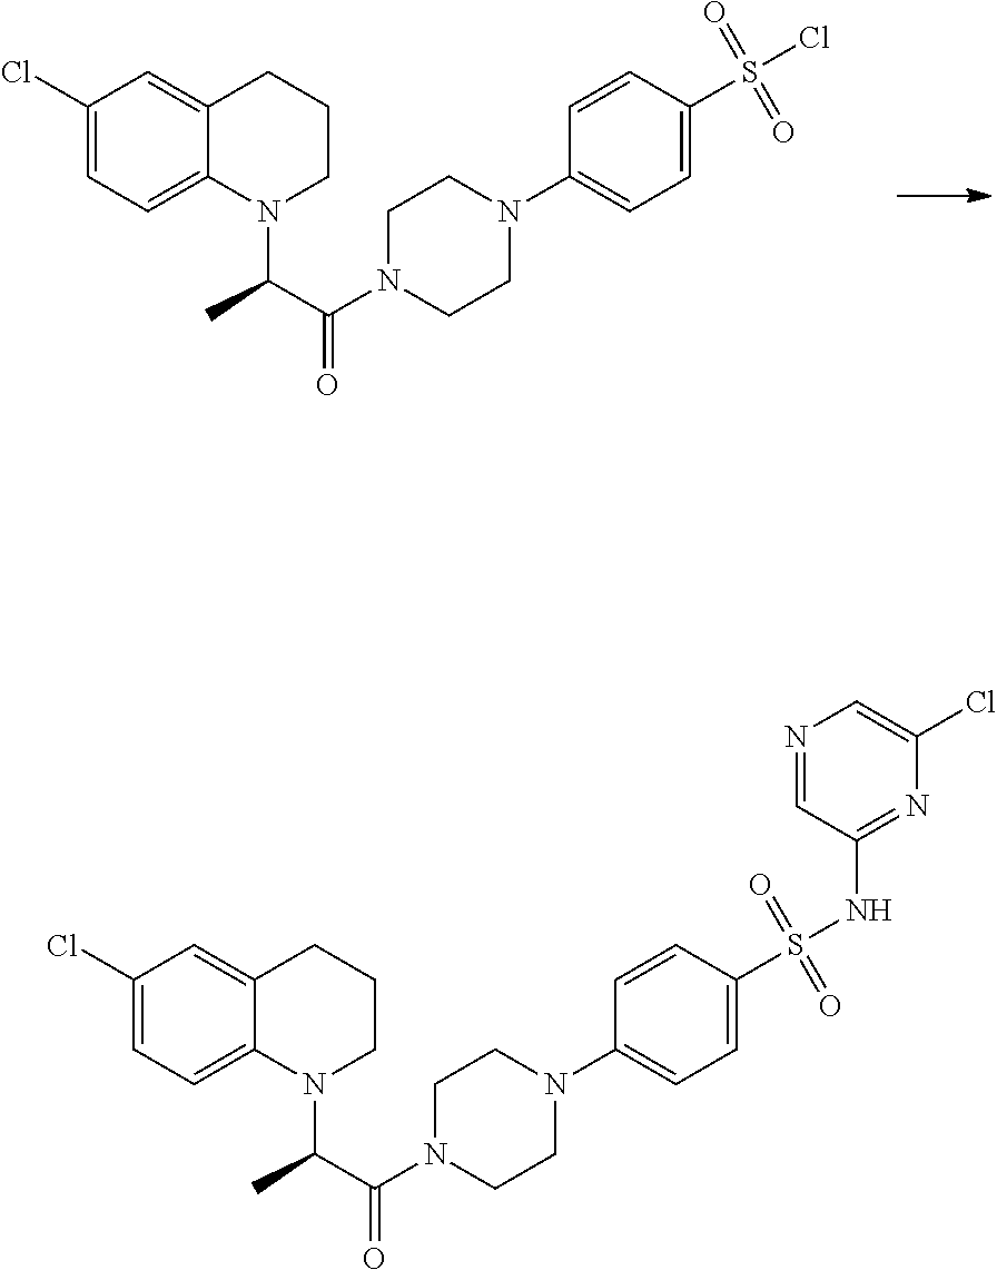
C12=CC(Cl)=CC=C1N(C(C(N1CCN(C3=CC=C(S(=O)(Cl)=O)C=C3)CC1)=O)C)CCC2.C12=CC(Cl)=CC=C1N(C(C(N1CCN(C3=CC=C(S(=O)(NC4=NC(Cl)=CN=C4)=O)C=C3)CC1)=O)C)CCC2
